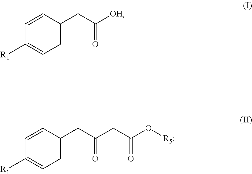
C1=C(CC([OH])=O)C=CC([R1])=C1.C1=C(CC(CC(O[R5])=O)=O)C=CC([R1])=C1
